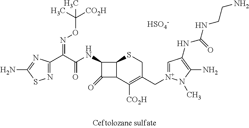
N(=C(C(NC1C(=O)C2C1SCC(C[N+]1=CC(NC(=O)NCCN)=C(N)N1C)=C2[CO2H])=O)C1=NSC(N)=N1)OC([CO2H])(C)C.[HSO4-]
